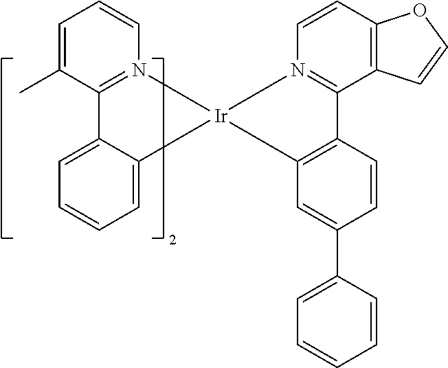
C1=C2C(=CC=C1)C[Ir]1(CN3=C2C(C)=CC=C3)CN2=C(C3=C(C=C2)OC=C3)C2=C(C=C(C3=CC=CC=C3)C=C2)C1
